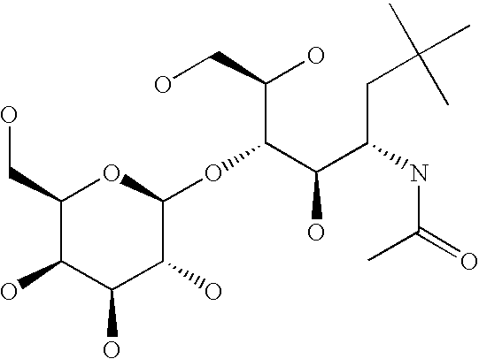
C1(CO)C(O)C(O)C(O)C(OC(C(C(NC(=O)C)CC(C)(C)C)O)C(O)CO)O1
